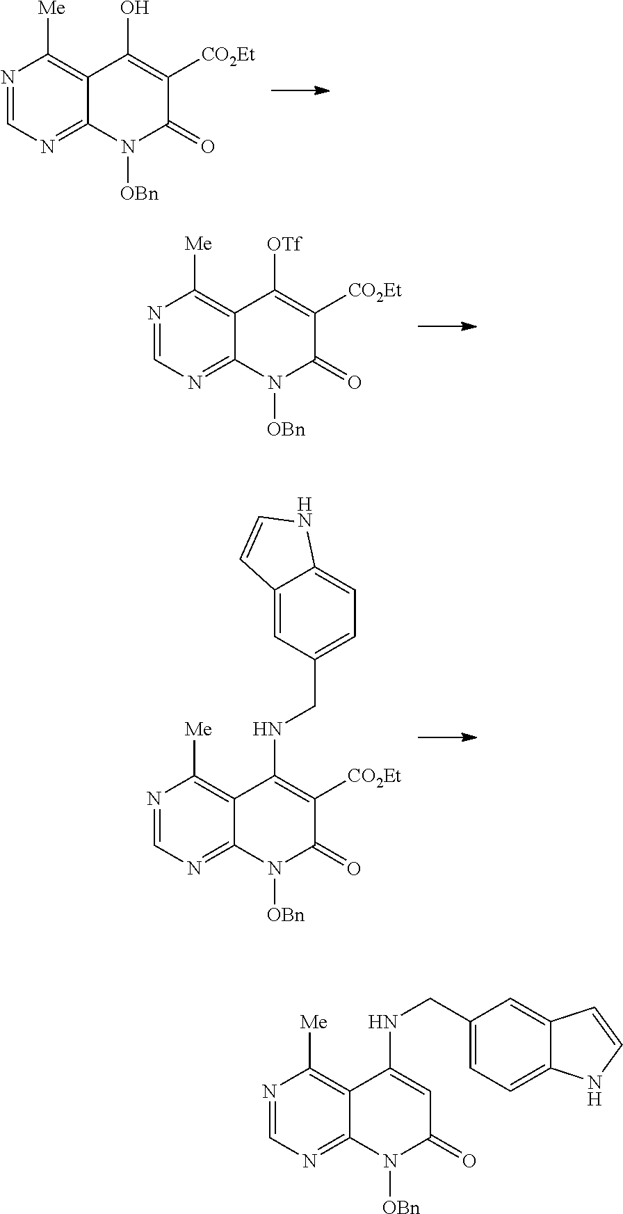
N1=CN=C2C(=C1[Me])C(O)=C([CO2Et])C(=O)N2[OBn].N1=CN=C2C(=C1[Me])C([OTf])=C([CO2Et])C(=O)N2[OBn].N1=CN=C2C(=C1[Me])C(NCC1=CC=C3C(=C1)C=CN3)=C([CO2Et])C(=O)N2[OBn].N1=CN=C2C(=C1[Me])C(NCC1=CC=C3C(=C1)C=CN3)=CC(=O)N2[OBn]
